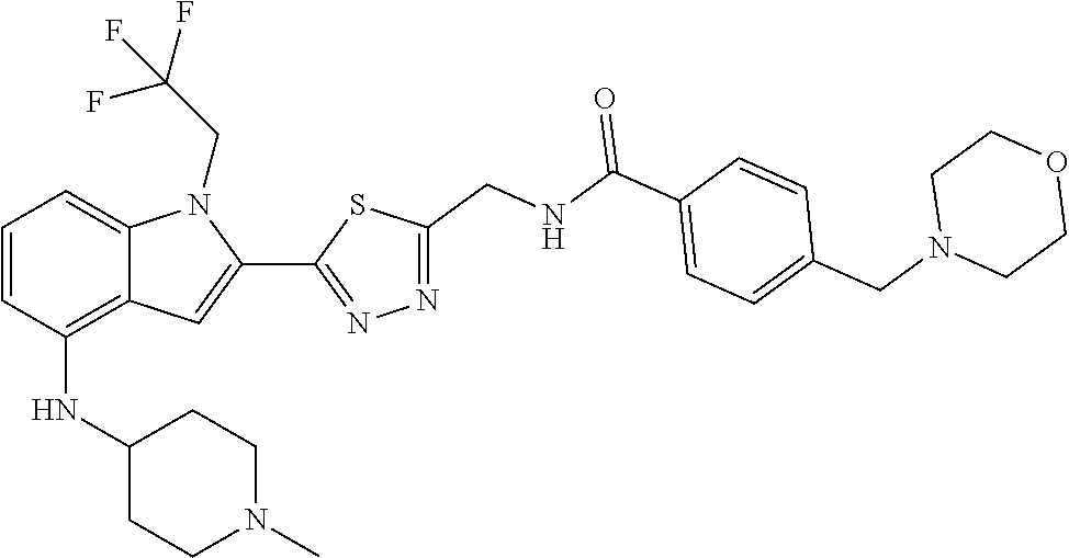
N1=C(C2=CC3=C(NC4CCN(C)CC4)C=CC=C3N2CC(F)(F)F)SC(CNC(C2=CC=C(CN3CCOCC3)C=C2)=O)=N1
